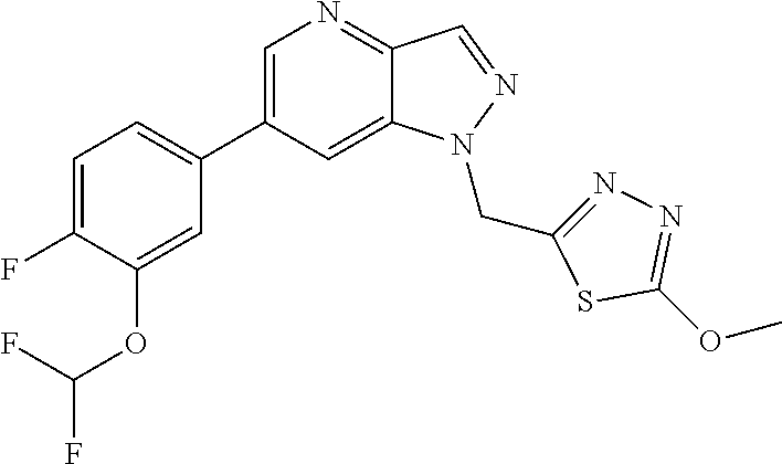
C1=C(C2=CC=C(F)C(OC(F)F)=C2)C=C2C(=N1)C=NN2CC1=NN=C(OC)S1
